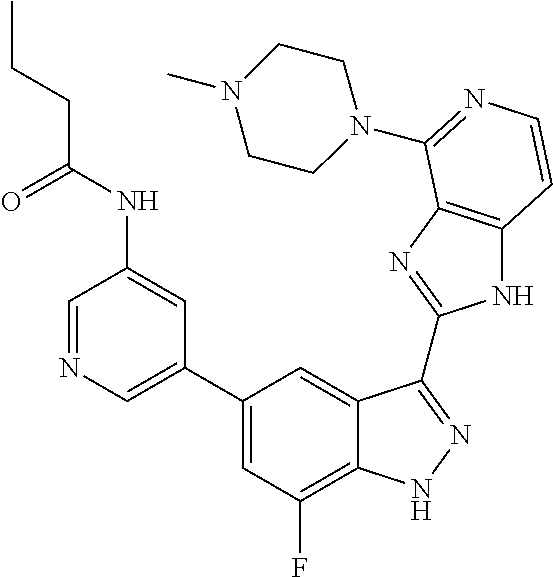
C1=C(C2=CC(F)=C3C(=C2)C(C2=NC4=C(N2)C=CN=C4N2CCN(C)CC2)=NN3)C=C(NC(CCC)=O)C=N1
